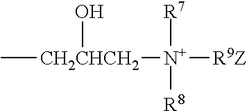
C[CH2CHCH2]([N+]([R9Z])([R7])[R8])O
